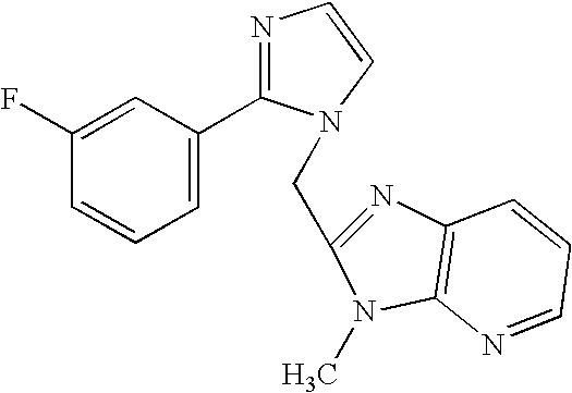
C1=C(F)C=CC=C1C1=NC=CN1CC1=NC2=C(N1C)N=CC=C2
